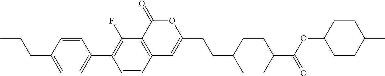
C12=C(C(=O)OC(CCC3CCC(C(OC4CCC(C)CC4)=O)CC3)=C1)C(F)=C(C1=CC=C(CCC)C=C1)C=C2
